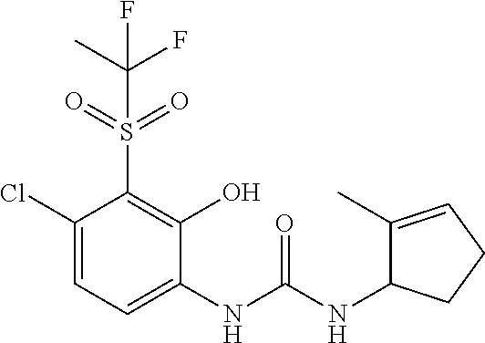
C1(Cl)=CC=C(NC(NC2C(C)=CCC2)=O)C(O)=C1S(=O)(=O)C(F)(C)F
